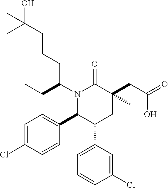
N1(C(CCCC(O)(C)C)CC)C(C2=CC=C(Cl)C=C2)C(C2=CC=CC(Cl)=C2)CC(CC(=O)O)(C)C1=O
